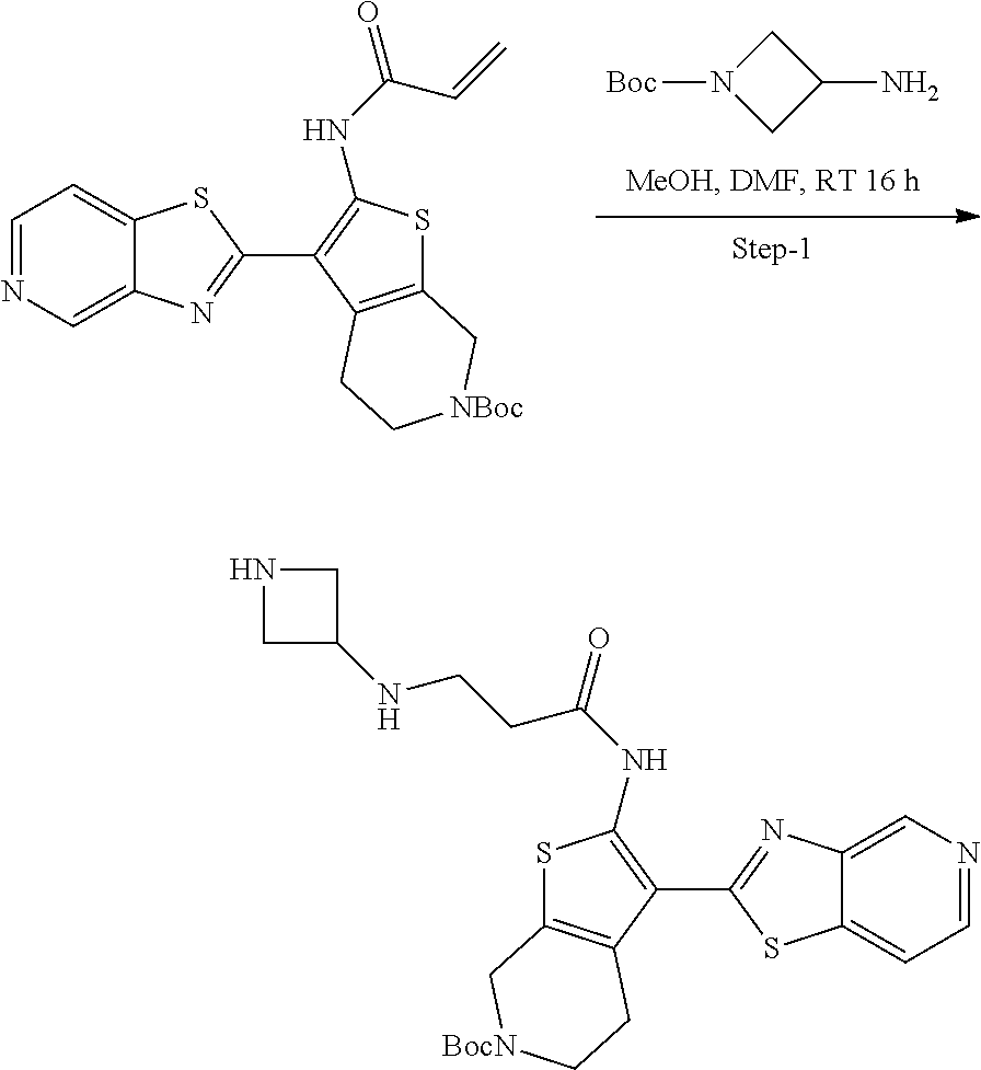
C1=NC=C2C(=C1)SC(C1=C(NC(=O)CCNC3CNC3)SC3=C1CC[BocN]C3)=N2.C1=NC=C2C(=C1)SC(C1=C(NC(=O)C=C)SC3=C1CC[NBoc]C3)=N2.C1(N)CN([Boc])C1
